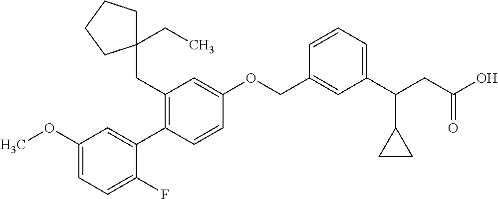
C1(OC)=CC=C(F)C(C2=C(CC3(CC)CCCC3)C=C(OCC3=CC(C(CC(O)=O)C4CC4)=CC=C3)C=C2)=C1
